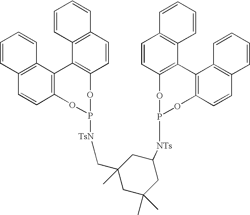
C12=C(C=CC3=C1C1=C(C=CC4=C1C=CC=C4)OP([TsN]CC1(C)CC(C)(C)CC([NTs]P4OC5=C(C6=C(C=C5)C=CC=C6)C5=C(O4)C=CC4=C5C=CC=C4)C1)O3)C=CC=C2
